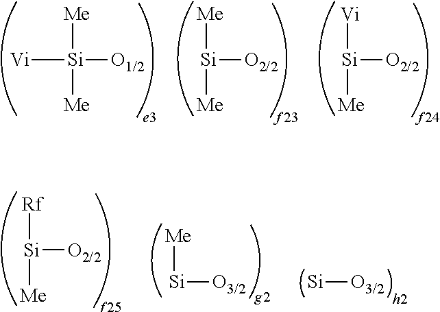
[Me][Si]([Vi])([O1/2])[Me].[Me][Si]([O2/2])[Me].[Vi][Si]([O2/2])[Me].[Me][Si][O3/2].[Si][O3/2].[Rf][Si]([O2/2])[Me]
